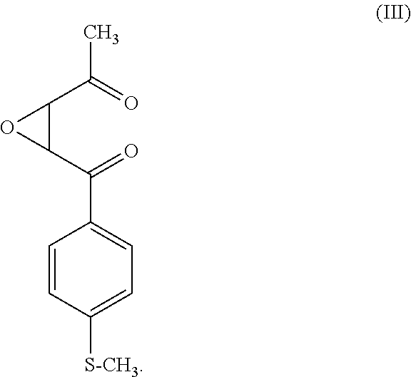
C1=CC([S-CH3])=CC=C1C(=O)C1C(C(C)=O)O1
